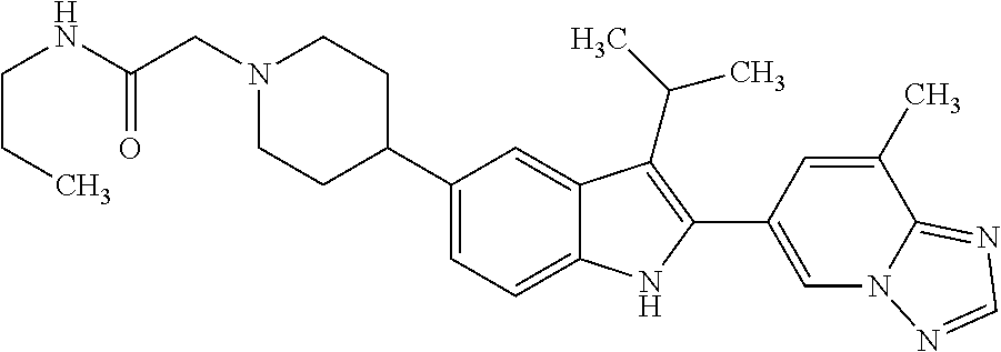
C1(C2CCN(CC(NCCC)=O)CC2)=CC=C2C(=C1)C(C(C)C)=C(C1=CN3C(=NC=N3)C(C)=C1)N2
